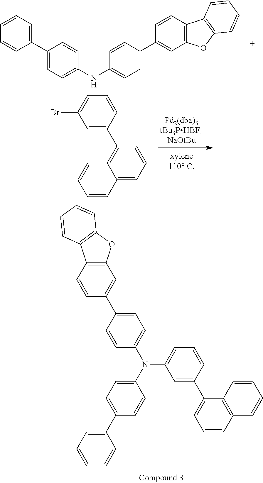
C1=CC=C(Br)C=C1C1=C2C(=CC=C1)C=CC=C2.C1=C(N(C2=CC=CC(C3=CC=CC4=C3C=CC=C4)=C2)C2=CC=C(C3=CC=CC=C3)C=C2)C=CC(C2=CC3=C(C=C2)C2=C(O3)C=CC=C2)=C1.C1=CC=C(C2=CC=C(NC3=CC=C(C4=CC5=C(C=C4)C4=C(O5)C=CC=C4)C=C3)C=C2)C=C1
